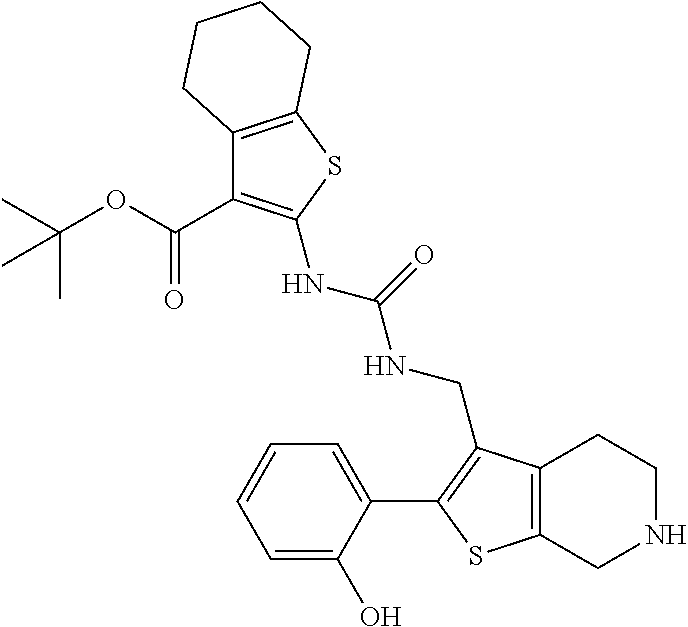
C12=C(SC(NC(NCC3=C(C4=CC=CC=C4O)SC4=C3CCNC4)=O)=C1C(OC(C)(C)C)=O)CCCC2
